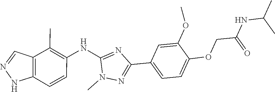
N1(C)N=C(C2=CC=C(OCC(NC(C)C)=O)C(OC)=C2)N=C1NC1=C(C)C2=C(C=C1)NN=C2
